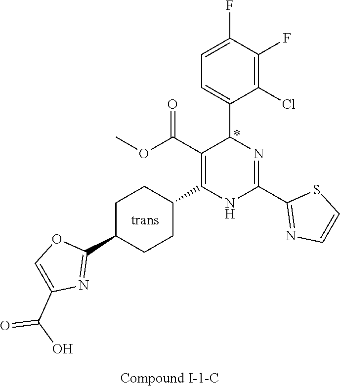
C1(F)=C(Cl)C(C2N=C(C3=NC=CS3)NC(C3CCC(C4=NC(C(O)=O)=CO4)CC3)=C2C(OC)=O)=CC=C1F
